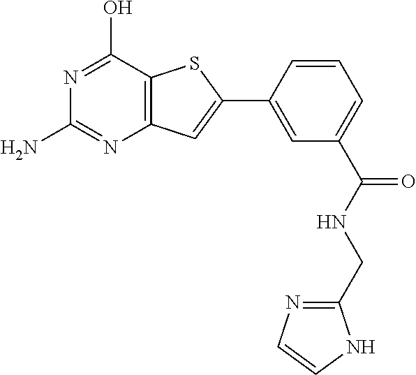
N1=C(N)N=C(O)C2=C1C=C(C1=CC(C(NCC3=NC=CN3)=O)=CC=C1)S2
